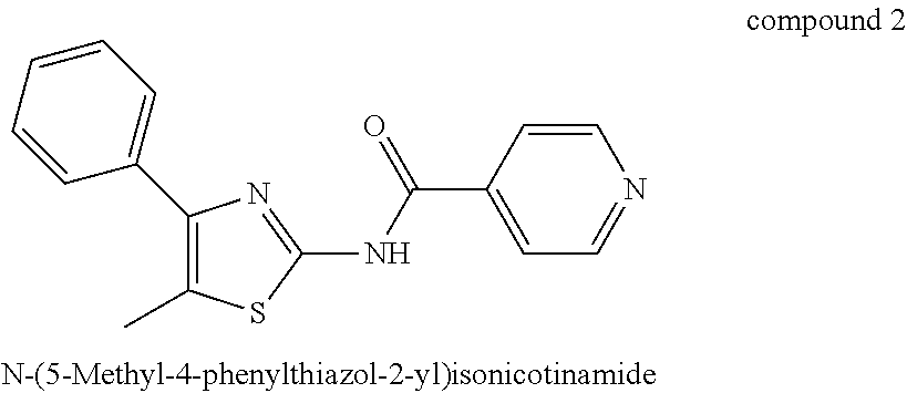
C1(C2=CC=CC=C2)=C(C)SC(NC(C2=CC=NC=C2)=O)=N1
